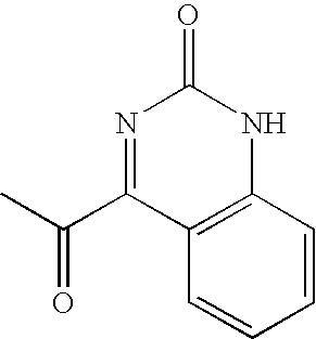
N1=C(C(C)=O)C2=C(NC1=O)C=CC=C2
